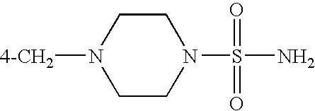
C1CN([4-CH2])CCN1S(=O)(=O)N
